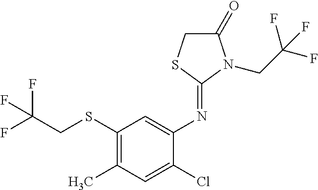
C1(SCC(F)(F)F)=C(C)C=C(Cl)C(N=C2N(CC(F)(F)F)C(=O)CS2)=C1
